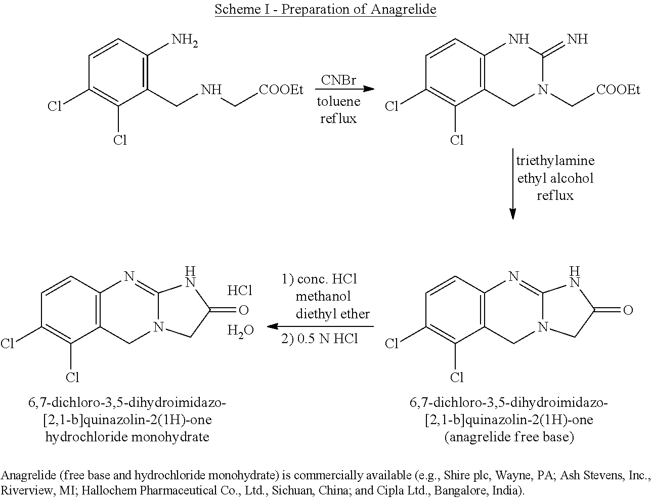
C12=C(C=CC(Cl)=C1Cl)N=C1N(C2)CC(=O)N1.C12=C(C=CC(Cl)=C1Cl)N=C1N(C2)CC(=O)N1.Cl.O.C12=C(C=CC(Cl)=C1Cl)NC(=N)N(C[COOEt])C2.[CNBr].C1(CNC[COOEt])=C(N)C=CC(Cl)=C1Cl
